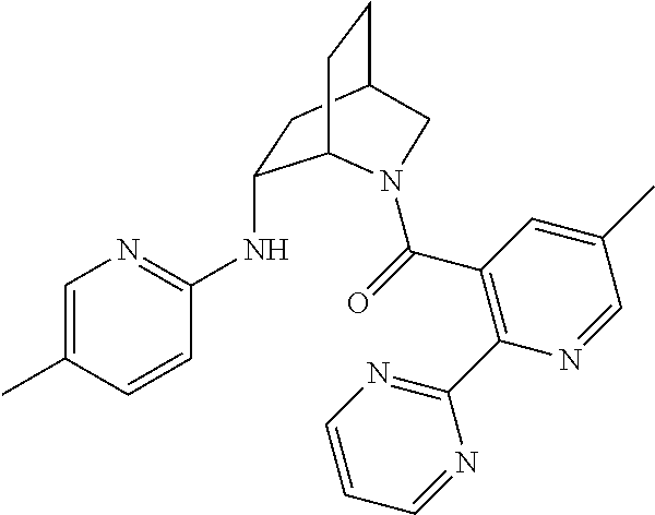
CC1=CN=C(NC2CC3CCC2N(C(=O)C2=C(C4=NC=CC=N4)N=CC(C)=C2)C3)C=C1
